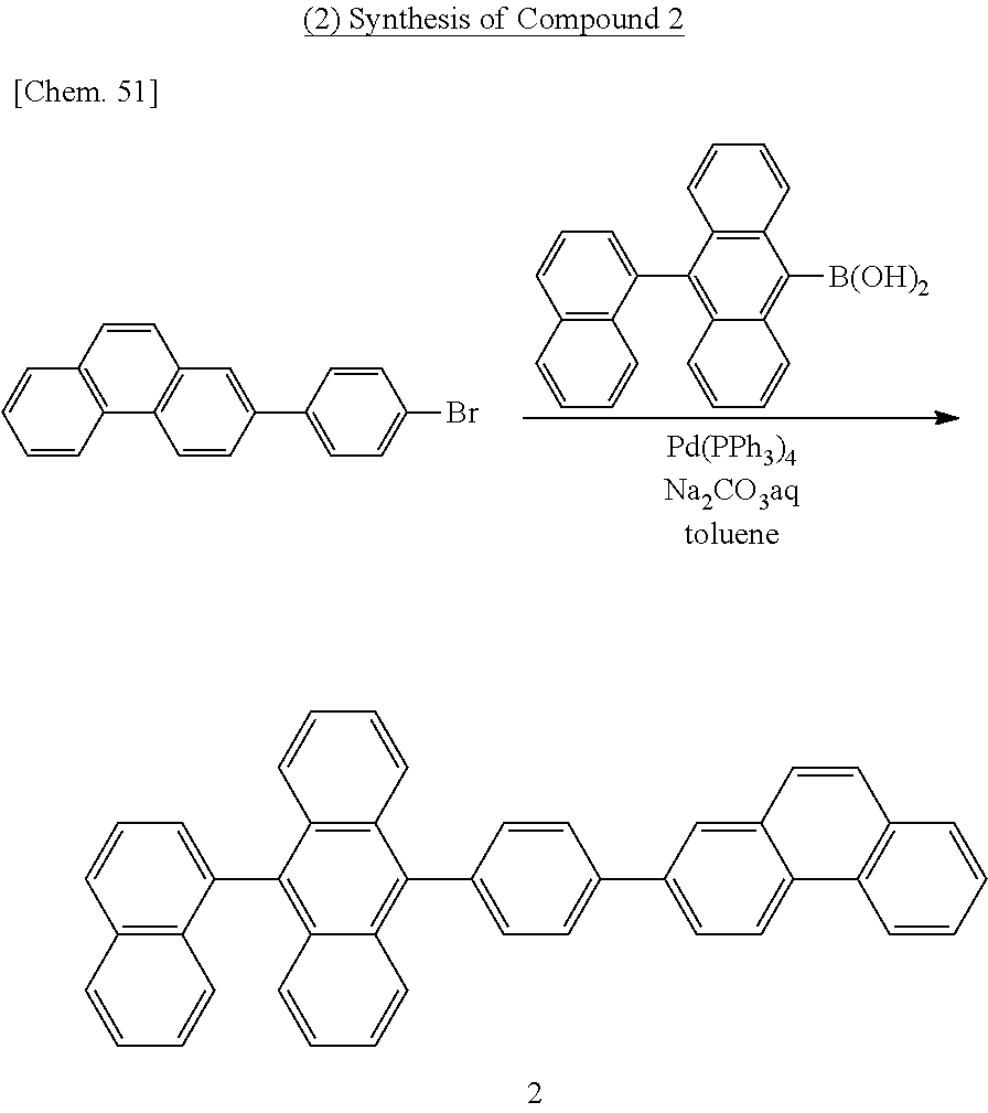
C12=C(C(C3=C4C(=C(C5=CC=C(C6=CC=C7C(=C6)C=CC6=C7C=CC=C6)C=C5)C5=C3C=CC=C5)C=CC=C4)=CC=C1)C=CC=C2.C12=C(C(C3=C4C(=C([B(OH)2])C5=C3C=CC=C5)C=CC=C4)=CC=C1)C=CC=C2.C1=CC2=C(C=C1)C=CC1=C2C=CC(C2=CC=C(Br)C=C2)=C1
